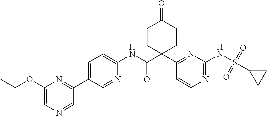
C1=C(OCC)N=C(C2=CC=C(NC(C3(C4=NC(NS(=O)(=O)C5CC5)=NC=C4)CCC(=O)CC3)=O)N=C2)C=N1
